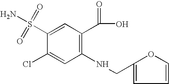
C1(NCC2=CC=CO2)=C(C(O)=O)C=C(S(N)(=O)=O)C(Cl)=C1
